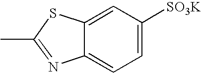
C12=CC([SO3K])=CC=C1N=C(C)S2
